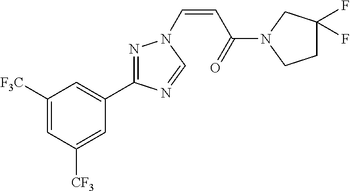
C1([F3C])=CC([CF3])=CC(C2=NN(C=CC(=O)N3CCC(F)(F)C3)C=N2)=C1
